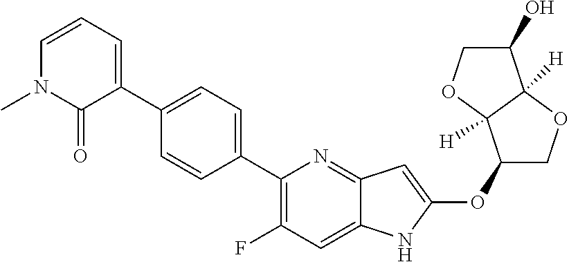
C1(OC2=CC3=NC(C4=CC=C(C5=CC=CN(C)C5=O)C=C4)=C(F)C=C3N2)COC2([H])C1([H])OCC2O
